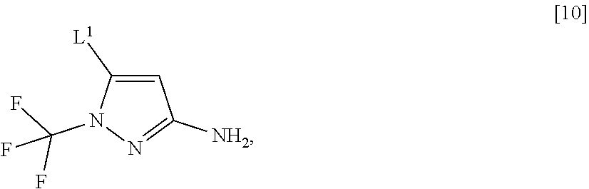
C1=C([L1])N(C(F)(F)F)N=C1[NH2]
